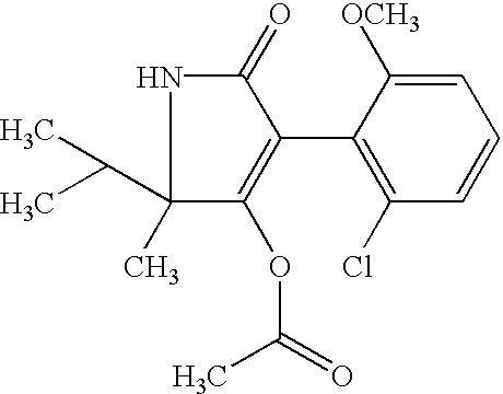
C1(=O)NC(C(C)C)(C)C(OC(C)=O)=C1C1=C(Cl)C=CC=C1[OCH3]
